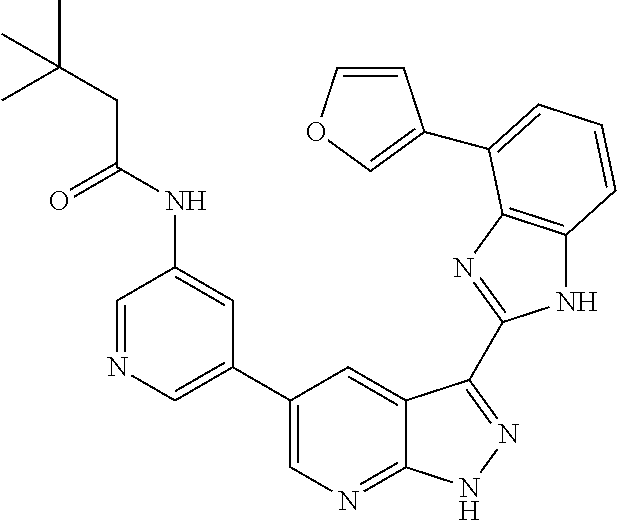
N1C2=C(N=C1C1=NNC3=NC=C(C4=CN=CC(NC(CC(C)(C)C)=O)=C4)C=C31)C(C1=COC=C1)=CC=C2
